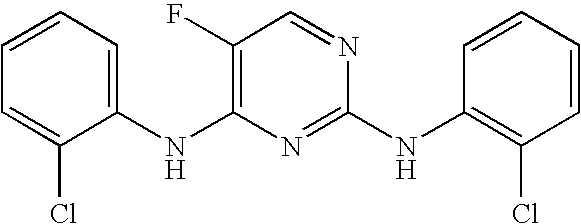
C1=C(Cl)C(NC2=C(F)C=NC(NC3=C(Cl)C=CC=C3)=N2)=CC=C1
